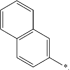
C12=C(C=C(*)C=C1)C=CC=C2
